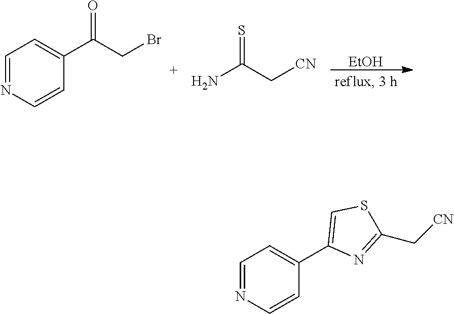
[EtOH].C1=NC=CC(C(CBr)=O)=C1.NC(C[CN])=S.C1=NC=CC(C2=CSC(C[CN])=N2)=C1
